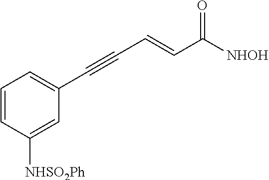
C1=CC([NHSO2Ph])=CC(C#CC=CC([NHOH])=O)=C1
